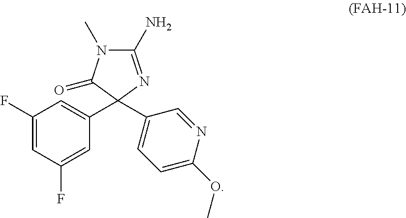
C1(C2(C3=CC=C(OC)N=C3)C(=O)N(C)C(N)=N2)=CC(F)=CC(F)=C1
